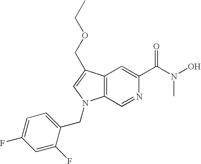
C12=C(C(COCC)=CN1CC1=CC=C(F)C=C1F)C=C(C(N(O)C)=O)N=C2
